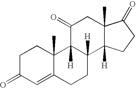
C1C(=O)C=C2C(C)(C1)C1([H])C([H])(CC2)C2([H])C(C)(CC1=O)C(=O)CC2
